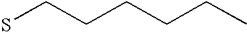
SCCCCCC
